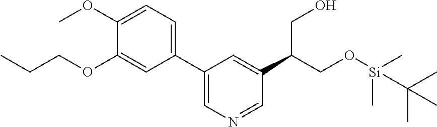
OCC(C1=CC(C2=CC=C(OC)C(OCCC)=C2)=CN=C1)CO[Si](C(C)(C)C)(C)C
